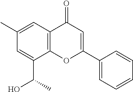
CC(C1=CC(C)=CC2=C1OC(C1=CC=CC=C1)=CC2=O)O
